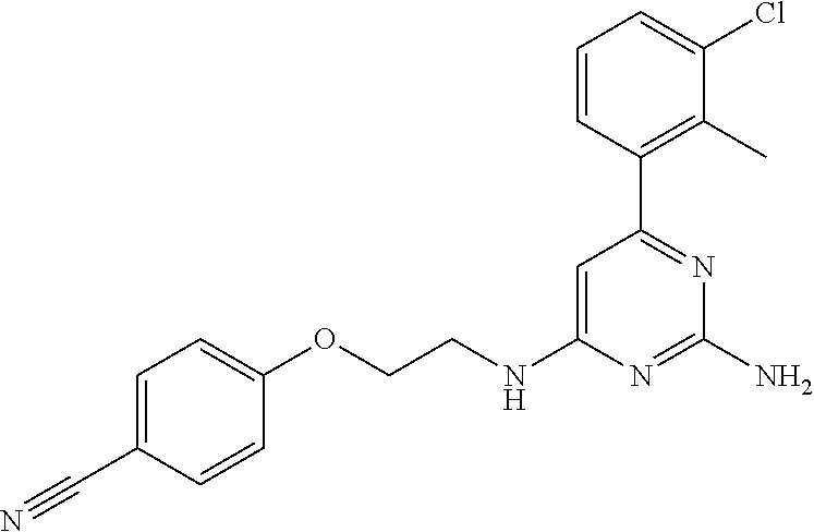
O(CCNC1=CC(C2=C(C)C(Cl)=CC=C2)=NC(N)=N1)C1=CC=C(C#N)C=C1
